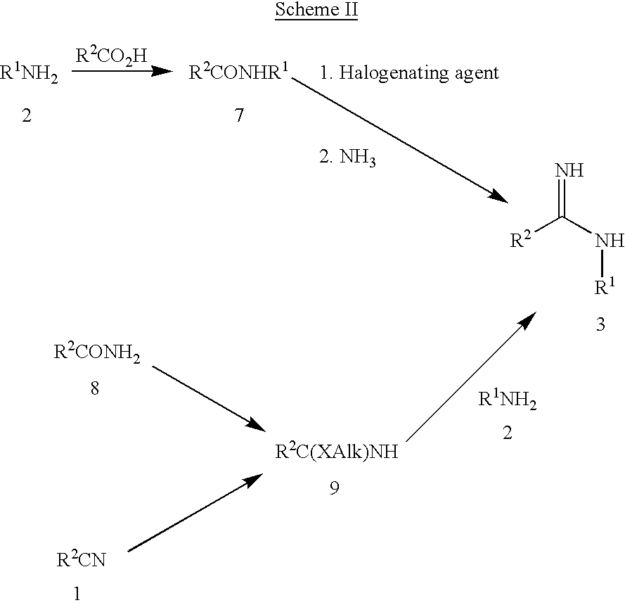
[R2]C(N[R1])=N.[R2CONH2]
